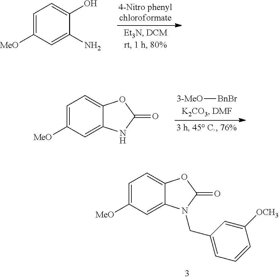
C1=C([MeO])C=C(N)C(O)=C1.[3-MeO][BnBr].C1=C([MeO])C=C2C(=C1)OC(=O)N2.C1=C([MeO])C=C2C(=C1)OC(=O)N2CC1=CC=CC([OCH3])=C1
